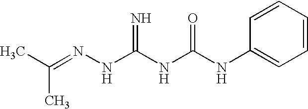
CC(=NNC(NC(NC1=CC=CC=C1)=O)=N)C
